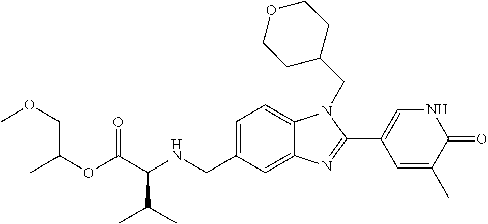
C1=C(CNC(C(OC(C)COC)=O)C(C)C)C=C2C(=C1)N(CC1CCOCC1)C(C1=CNC(=O)C(C)=C1)=N2
